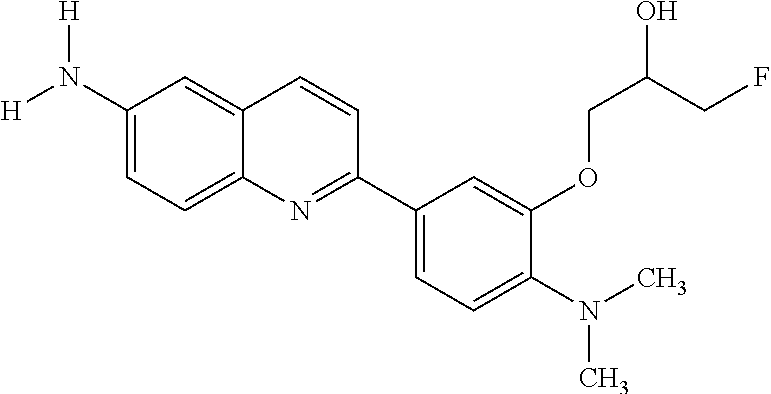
C1(N([H])[H])=CC=C2C(=C1)C=CC(C1=CC=C(N(C)C)C(OCC(CF)O)=C1)=N2
